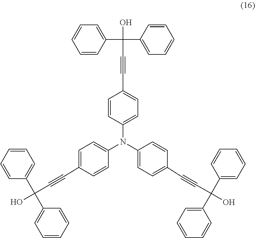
C1=CC=CC=C1C(C1=CC=CC=C1)(C#CC1=CC=C(N(C2=CC=C(C#CC(C3=CC=CC=C3)(C3=CC=CC=C3)O)C=C2)C2=CC=C(C#CC(C3=CC=CC=C3)(O)C3=CC=CC=C3)C=C2)C=C1)O
